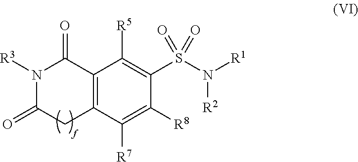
C12=C(C([R7])=C([R8])C(S(N([R1])[R2])(=O)=O)=C1[R5])CC(=O)N([R3])C2=O
